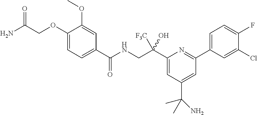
C1(Cl)=CC(C2=NC(C(CNC(C3=CC=C(OCC(N)=O)C(OC)=C3)=O)(O)[F3C])=CC(C(N)(C)C)=C2)=CC=C1F
